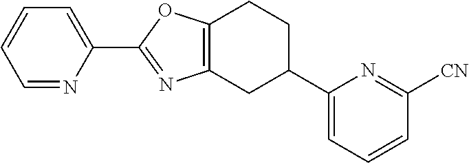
C12=C(CC(C3=CC=CC([CN])=N3)CC1)N=C(C1=CC=CC=N1)O2
